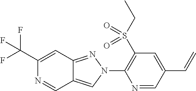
N1=CC(C=C)=CC(S(CC)(=O)=O)=C1N1N=C2C(=C1)C=NC(C(F)(F)F)=C2
